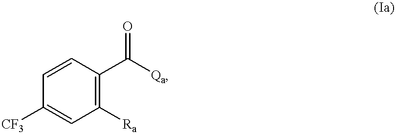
[CF3]C1=CC([Ra])=C(C([Qa])=O)C=C1
